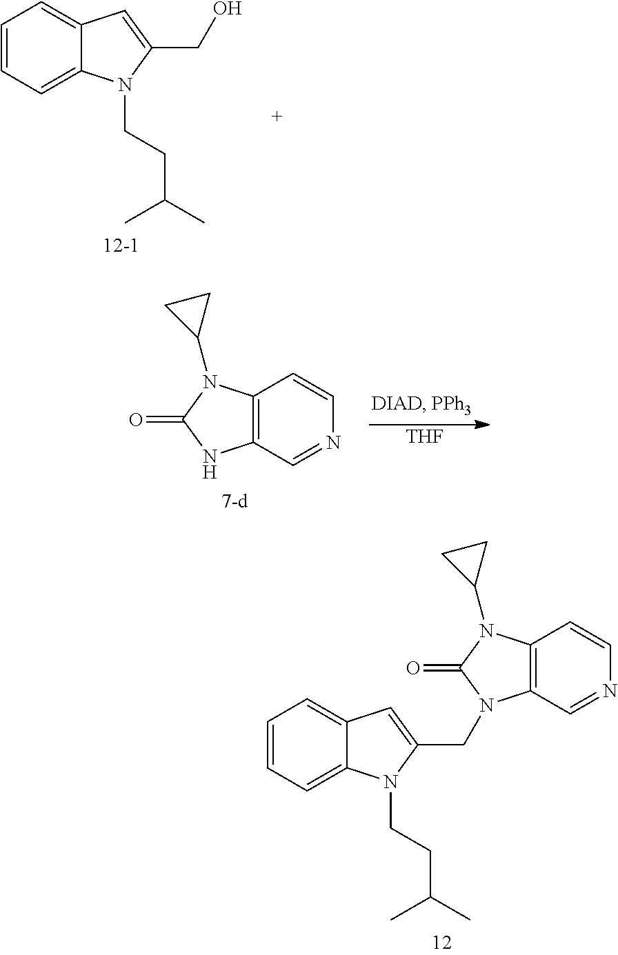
C1=CC=C2C(=C1)C=C(CO)N2CCC(C)C.C12=C(C=NC=C1)NC(=O)N2C1CC1.[THF].C1=CC=C2C(=C1)C=C(CN1C3=C(C=CN=C3)N(C3CC3)C1=O)N2CCC(C)C
